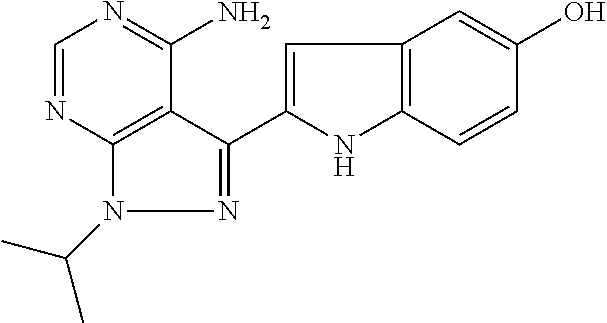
C1=NC2=C(C(N)=N1)C(C1=CC3=C(N1)C=CC(O)=C3)=NN2C(C)C
